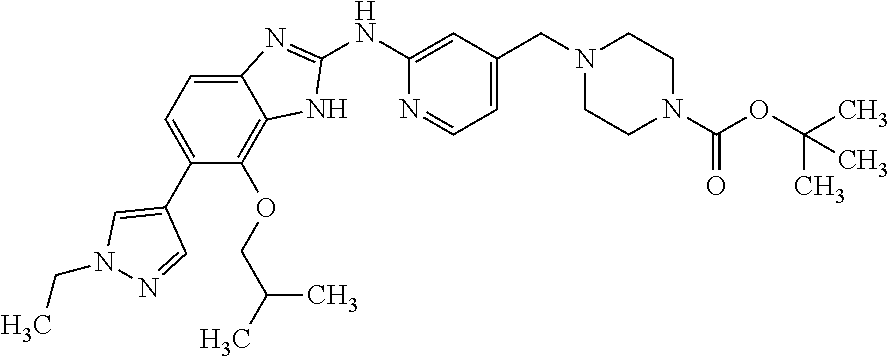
C1(NC2=CC(CN3CCN(C(OC(C)(C)C)=O)CC3)=CC=N2)=NC2=CC=C(C3=CN(CC)N=C3)C(OCC(C)C)=C2N1
